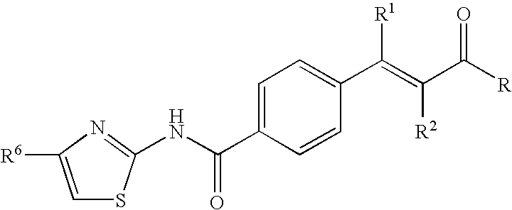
C1=C(C(NC2=NC([R6])=CS2)=O)C=CC(C(=C(C([R])=O)[R2])[R1])=C1
